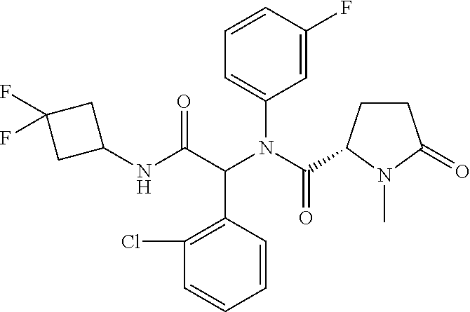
C1(NC(C(N(C(=O)C2CCC(=O)N2C)C2=CC=CC(F)=C2)C2=C(Cl)C=CC=C2)=O)CC(F)(F)C1
